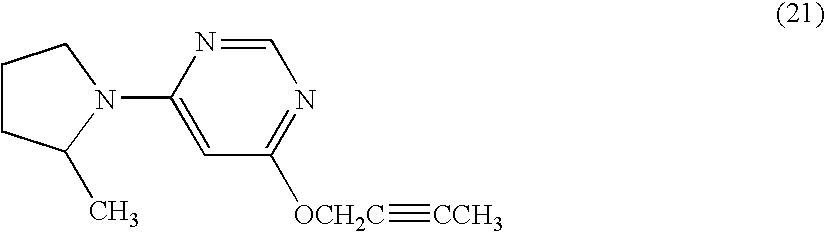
C1CC(C)N(C2=CC([OCH2C]#[CCH3])=NC=N2)C1
